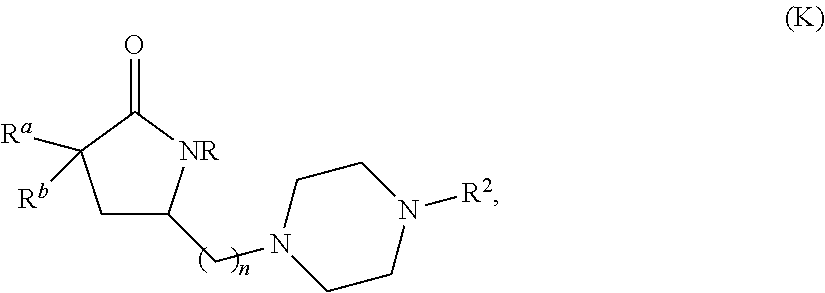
C1C(CN2CCN([R2])CC2)[NR]C(=O)C1([Ra])[Rb]
